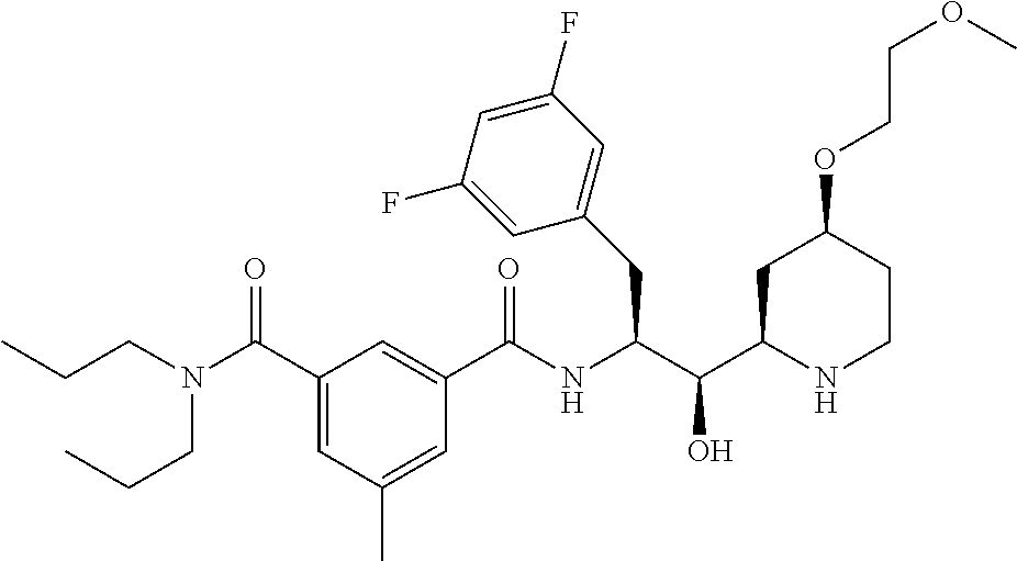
C1(CC(C(C2CC(OCCOC)CCN2)O)NC(C2=CC(C(N(CCC)CCC)=O)=CC(C)=C2)=O)=CC(F)=CC(F)=C1
